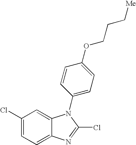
C1(Cl)=CC=C2C(=C1)N(C1=CC=C(OCCC[Me])C=C1)C(Cl)=N2
